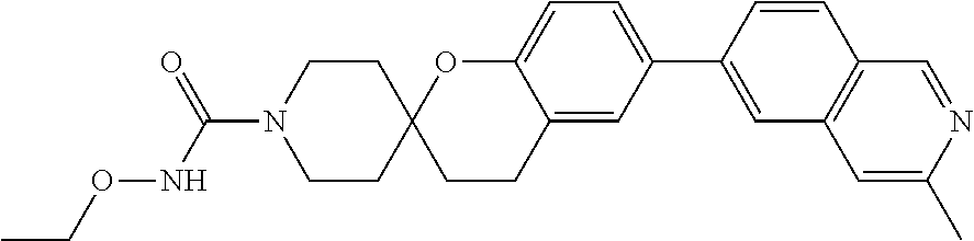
C12=CC(C3=CC4=C(C=C3)C=NC(C)=C4)=CC=C1OC1(CC2)CCN(C(NOCC)=O)CC1
